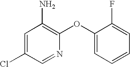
C1=C(Cl)C=NC(OC2=CC=CC=C2F)=C1N
